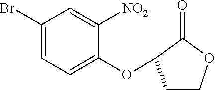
C1(Br)=CC=C(OC2CCOC2=O)C([NO2])=C1
